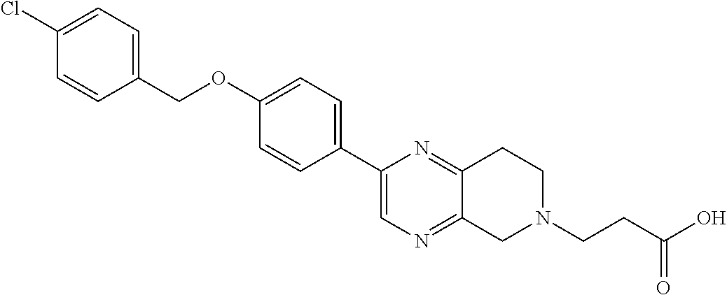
C1(Cl)=CC=C(COC2=CC=C(C3=CN=C4C(=N3)CCN(CCC(O)=O)C4)C=C2)C=C1
